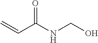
O=C(NCO)C=C
